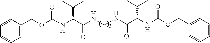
O(C(NC(C(NCNC(C(NC(OCC1=CC=CC=C1)=O)C(C)C)=O)=O)C(C)C)=O)CC1=CC=CC=C1
